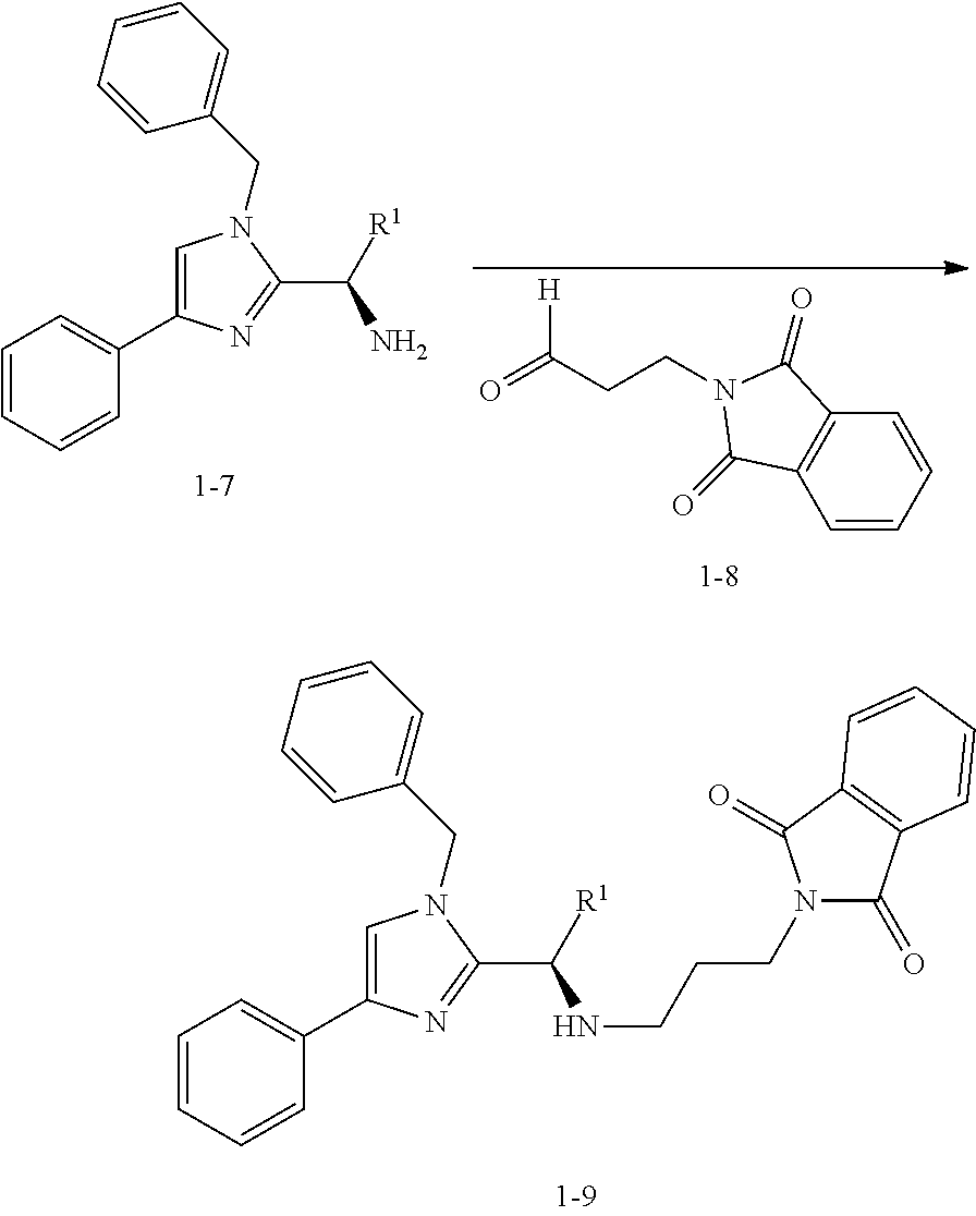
C1=C(C2=CC=CC=C2)N=C(C(NCCCN2C(=O)C3=C(C2=O)C=CC=C3)[R1])N1CC1=CC=CC=C1.[H]C(=O)CCN1C(=O)C2=C(C=CC=C2)C1=O.C1=C(C2=CC=CC=C2)N=C(C(N)[R1])N1CC1=CC=CC=C1.[1-7]
